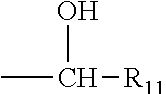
CC(O)[R11]
